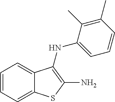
C1=C2C(=CC=C1)C(NC1=CC=CC(C)=C1C)=C(N)S2
